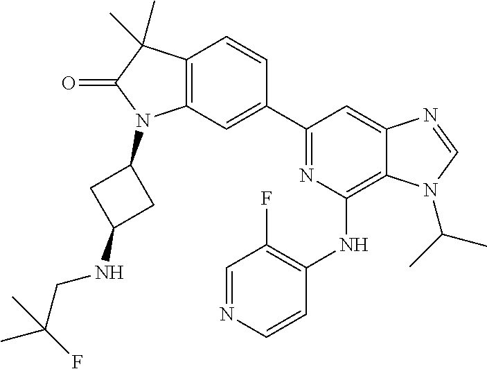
C12=C(C=C(C3=NC(NC4=C(F)C=NC=C4)=C4C(=C3)N=CN4C(C)C)C=C1)N(C1CC(NCC(F)(C)C)C1)C(=O)C2(C)C
